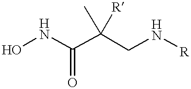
ONC(C(CN[R])([R])C)=O
